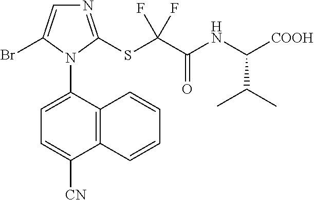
C12=C(C(N3C(Br)=CN=C3SC(C(NC(C(C)C)[COOH])=O)(F)F)=CC=C1[CN])C=CC=C2
